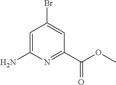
C1=C(N)N=C(C(OC)=O)C=C1Br
